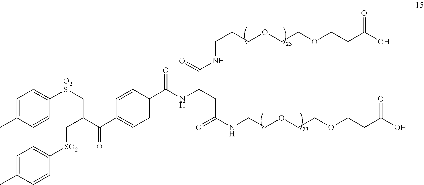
OC(CCOCCOCCNC(=O)CC(NC(C1=CC=C(C(C(C[SO2]C2=CC=C(C)C=C2)C[O2S]C2=CC=C(C)C=C2)=O)C=C1)=O)C(=O)NCCCOCCOCCC(O)=O)=O
